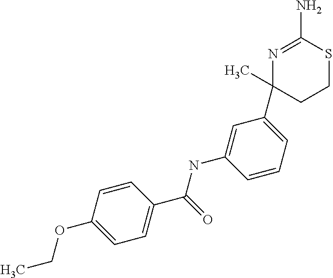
N1=C(N)SCCC1(C1=CC=CC(NC(=O)C2=CC=C(OCC)C=C2)=C1)C
